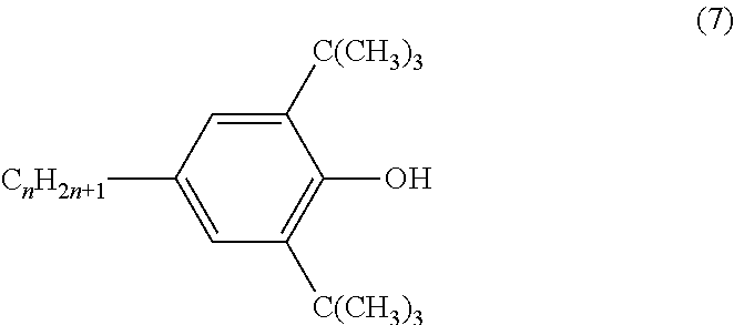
C1([C(CH3)3])=CC([CnH2n+1])=CC([C(CH3)3])=C1O
